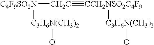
[C4F9SO2N]([CH2C]#[CCH2NSO2C4F9][C3H6N(CH3)2]O)[C3H6N(CH3)2]O
